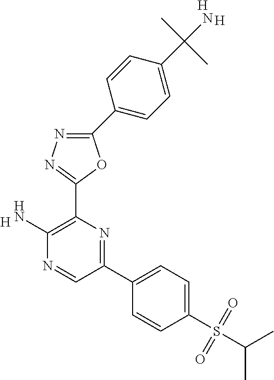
[H].C1(N)=C(C2=NN=C(C3=CC=C(C(N)(C)C)C=C3)O2)N=C(C2=CC=C(S(C(C)C)(=O)=O)C=C2)C=N1.[H].[H]
